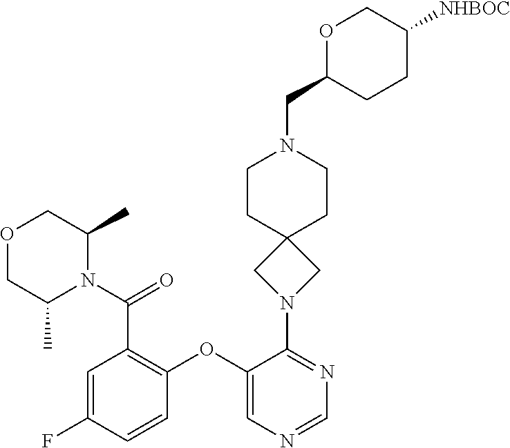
C1=C(F)C=CC(OC2=CN=CN=C2N2CC3(C2)CCN(CC2CCC([NHBOC])CO2)CC3)=C1C(N1C(C)COCC1C)=O
